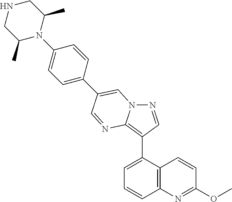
C1=C(C2=C3N(N=C2)C=C(C2=CC=C(N4C(C)CNCC4C)C=C2)C=N3)C2=C(C=C1)N=C(OC)C=C2
